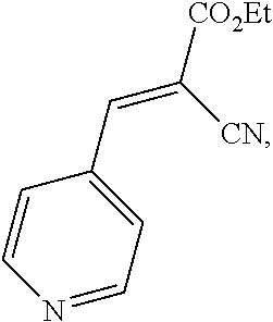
N1=CC=C(C=C([CO2Et])[CN])C=C1
